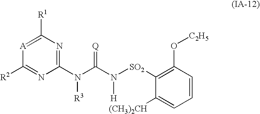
[A]1=C([R1])N=C(N(C(N([SO2]C2=C(O[C2H5])C=CC=C2[(CH3)2CH])[H])=[Q])[R3])N=C1[R2]
